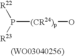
P([(CR24)p]O)([R22])[R23]
